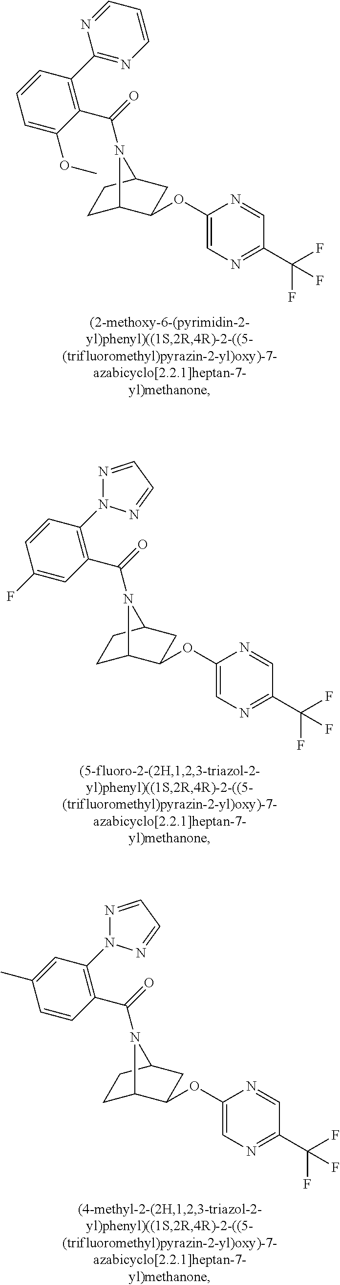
C(=O)(N1C2CCC1CC2OC1=CN=C(C(F)(F)F)C=N1)C1=C(C2=NC=CC=N2)C=CC=C1OC.C(=O)(N1C2CCC1CC2OC1=CN=C(C(F)(F)F)C=N1)C1=C(N2N=CC=N2)C=CC(F)=C1.C(=O)(N1C2CCC1CC2OC1=CN=C(C(F)(F)F)C=N1)C1=C(N2N=CC=N2)C=C(C)C=C1
